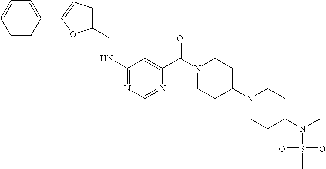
C1(NCC2=CC=C(C3=CC=CC=C3)O2)=NC=NC(C(N2CCC(N3CCC(N(C)S(=O)(=O)C)CC3)CC2)=O)=C1C
